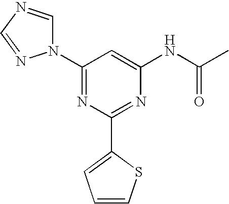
C1(N2C=NC=N2)=NC(C2=CC=CS2)=NC(NC(C)=O)=C1
